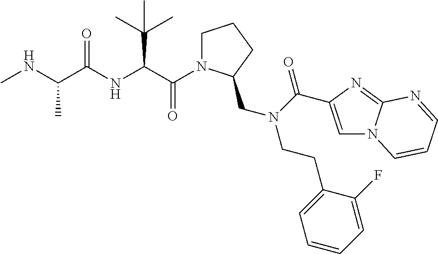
CNC(C(NC(C(=O)N1CCCC1CN(C(=O)C1=CN2C(=N1)N=CC=C2)CCC1=CC=CC=C1F)C(C)(C)C)=O)C
